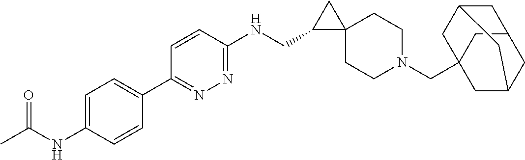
C12(CN3CCC4(CC3)CC4CNC3=NN=C(C4=CC=C(NC(C)=O)C=C4)C=C3)CC3CC(C1)CC(C2)C3
